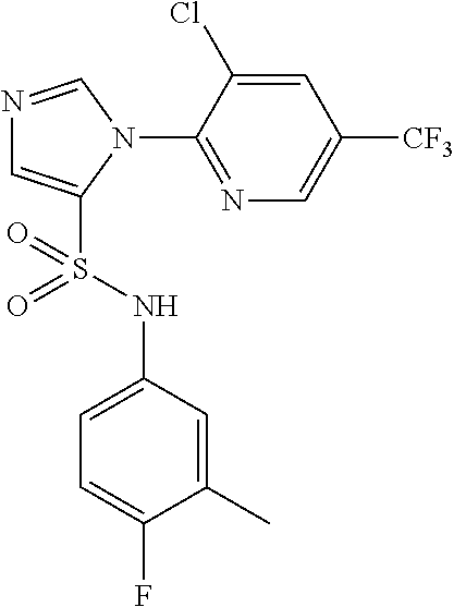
N1=CN(C2=NC=C([CF3])C=C2Cl)C(S(NC2=CC=C(F)C(C)=C2)(=O)=O)=C1
